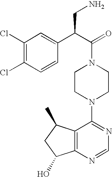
C12=C(N=CN=C1N1CCN(C(=O)C(C3=CC(Cl)=C(Cl)C=C3)CN)CC1)C(O)CC2C
